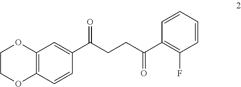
C12=C(C=CC(C(CCC(C3=C(F)C=CC=C3)=O)=O)=C1)OCCO2
